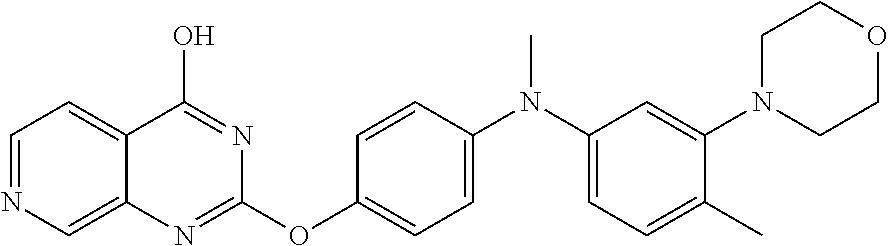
C1=NC=C2C(=C1)C(O)=NC(OC1=CC=C(N(C)C3=CC=C(C)C(N4CCOCC4)=C3)C=C1)=N2
